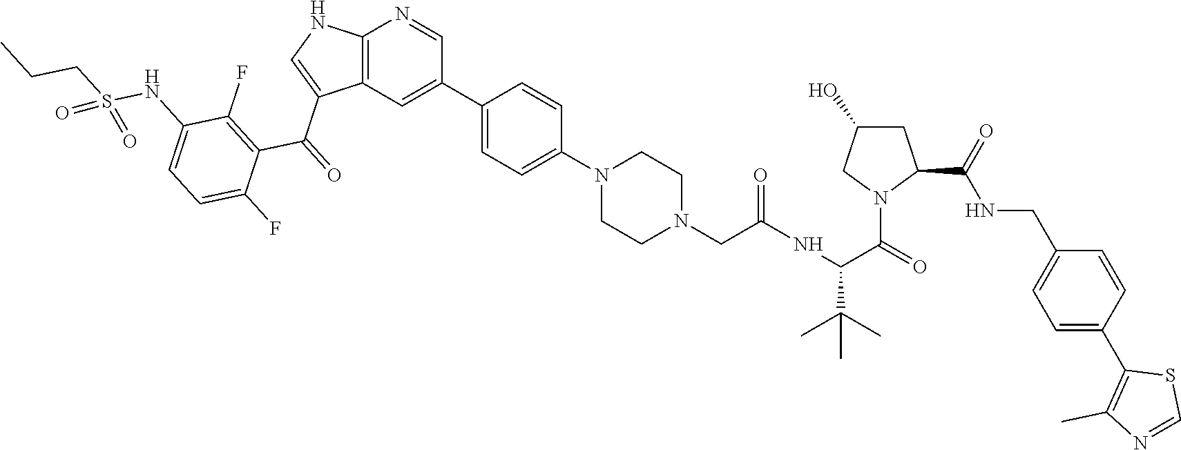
C12=C(C=C(C3=CC=C(N4CCN(CC(NC(C(C)(C)C)C(=O)N5C(C(=O)NCC6=CC=C(C7=C(C)N=CS7)C=C6)CC(O)C5)=O)CC4)C=C3)C=N1)C(C(=O)C1=C(F)C(NS(CCC)(=O)=O)=CC=C1F)=CN2
